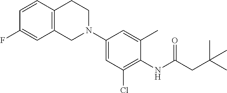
C1=CC2=C(C=C1F)CN(C1=CC(Cl)=C(NC(=O)CC(C)(C)C)C(C)=C1)CC2
